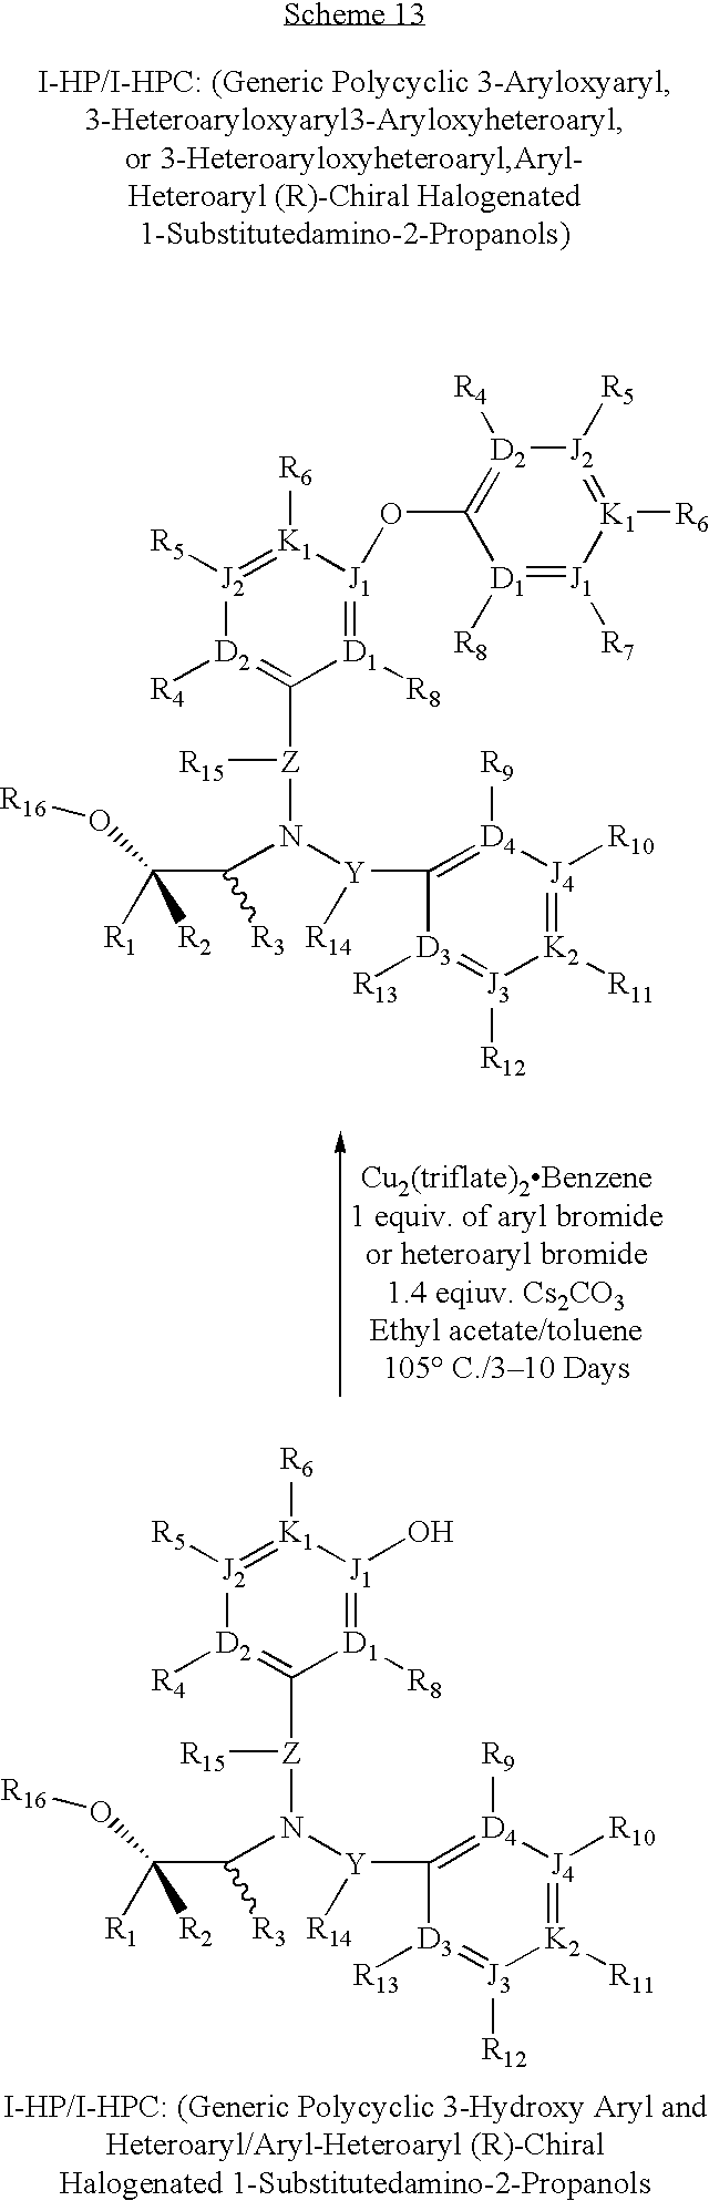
[D1]1([R8])=[J1](O)[K1]([R6])=[J2]([R5])[D2]([R4])=C1[Z](N([Y]([R14])C1=[D4]([R9])[J4]([R10])=[K2]([R11])[J3]([R12])=[D3]1[R13])C(C([R1])(O[R16])[R2])[R3])[R15].[D1]1([R8])=[J1](OC2=[D2]([R4])[J2]([R5])=[K1]([R6])[J1]([R7])=[D1]2[R8])[K1]([R6])=[J2]([R5])[D2]([R4])=C1[Z](N([Y]([R14])C1=[D4]([R9])[J4]([R10])=[K2]([R11])[J3]([R12])=[D3]1[R13])C(C([R1])(O[R16])[R2])[R3])[R15]
